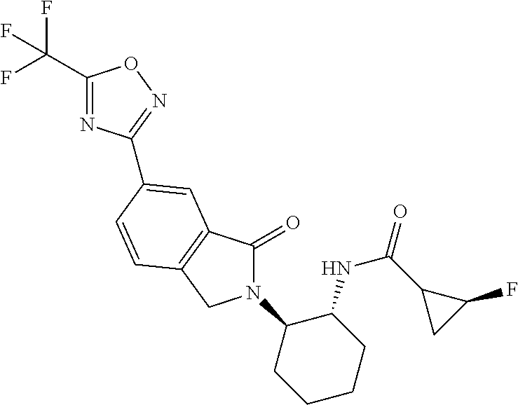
C1(C(F)(F)F)=NC(C2=CC3=C(CN(C4CCCCC4NC(C4CC4F)=O)C3=O)C=C2)=NO1
